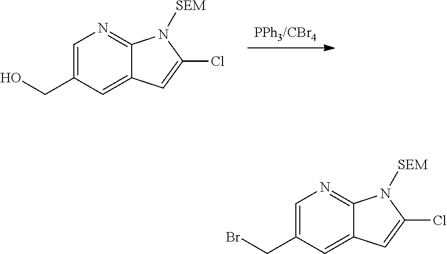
[PPh3/CBr4].C1=C(CO)C=C2C(=N1)N([SEM])C(Cl)=C2.C1=C(CBr)C=C2C(=N1)N([SEM])C(Cl)=C2
